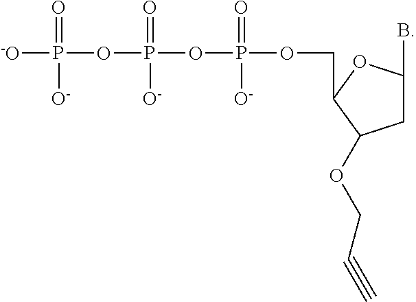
C1C(B)OC(COP(=O)([O-])OP(=O)([O-])OP(=O)([O-])[-O])C1OCC#C
